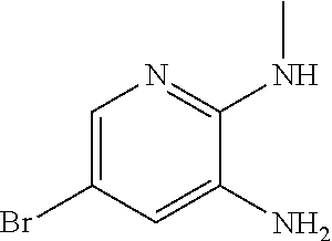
C1=C(Br)C=C(N)C(NC)=N1
